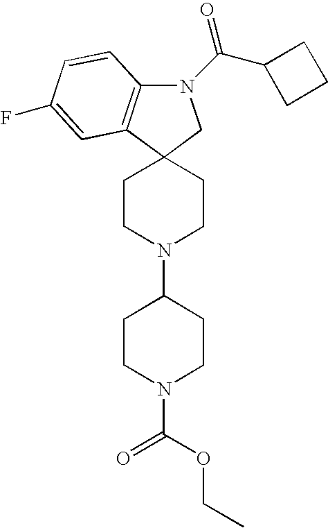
N1(C(C2CCC2)=O)C2=C(C3(C1)CCN(C1CCN(C(=O)OCC)CC1)CC3)C=C(F)C=C2
